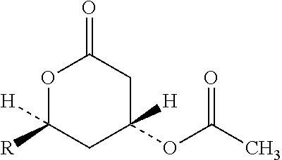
O1C([R])([H])CC([H])(OC(C)=O)CC1=O
